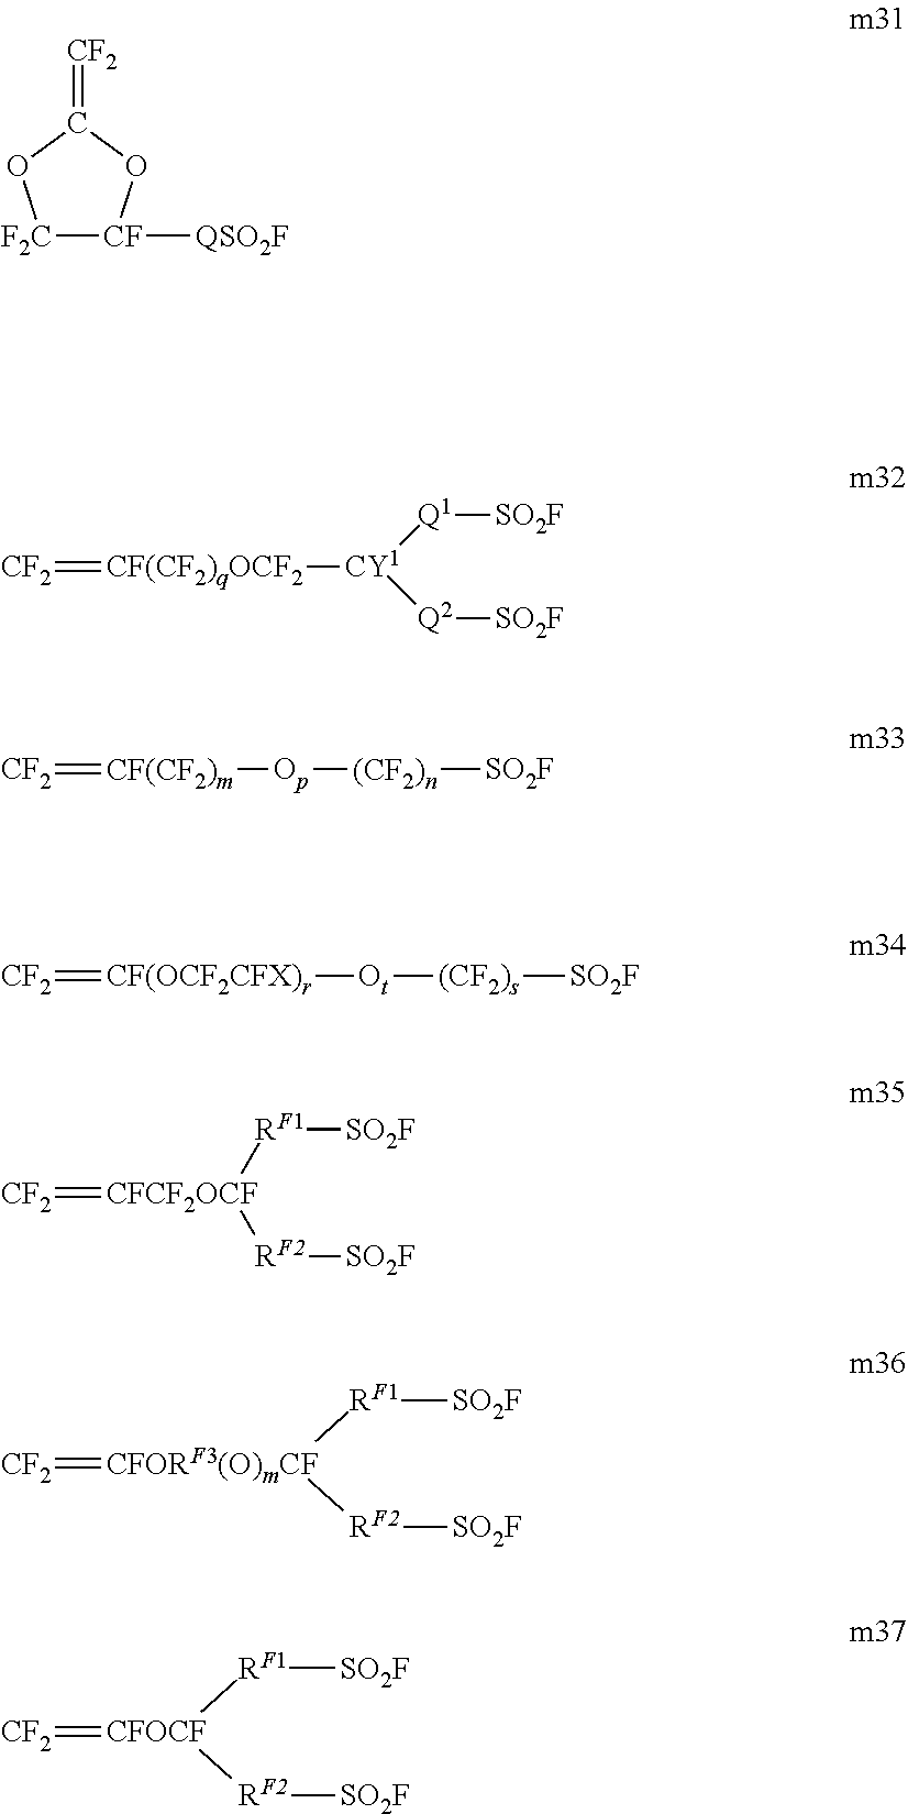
[F2C]1[CF]([QSO2F])OC(=[CF2])O1.[CF2]=[CF(CF2)qOCF2][CY1]([Q1][SO2F])[Q2][SO2F].[CF2]=[CF(CF2)m][Op][(CF2)n][SO2F].[CF2]=[CF(OCF2CFX)r][Ot][(CF2)s][SO2F].[CF2]=[CFCF2OCF]([RF1][SO2F])[RF2][SO2F].[CF2]=[CFORF3(O)mCF]([RF1][SO2F])[RF2][SO2F].[CF2]=[CFOCF]([RF1][SO2F])[RF2][SO2F]
